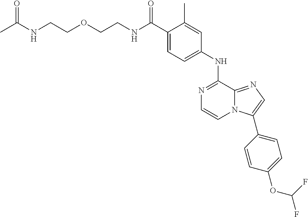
C(C1=CC=C(NC2=NC=CN3C2=NC=C3C2=CC=C(OC(F)F)C=C2)C=C1C)(=O)NCCOCCNC(C)=O
